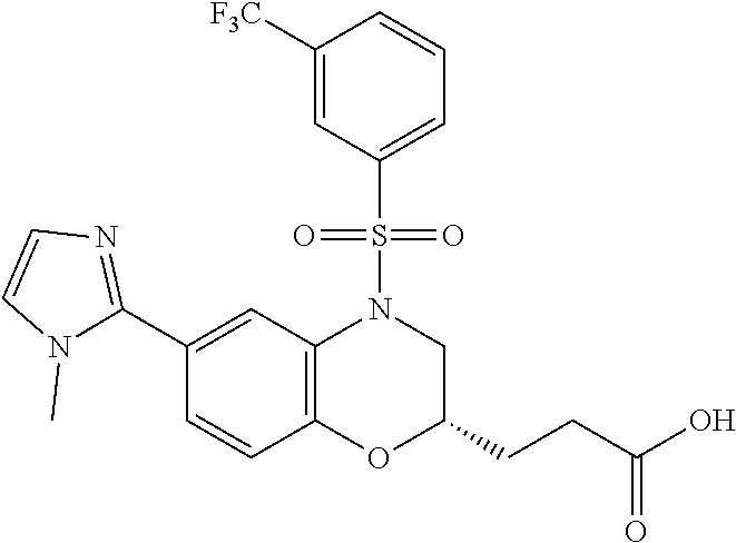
C1(C2=NC=CN2C)=CC2=C(C=C1)OC(CCC(O)=O)CN2S(C1=CC=CC([F3C])=C1)(=O)=O
